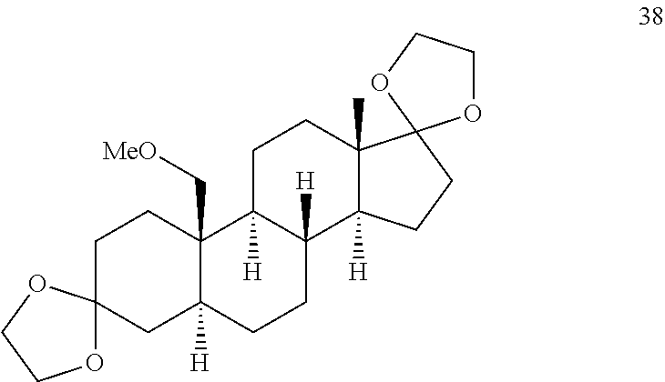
C1C2(CC3([H])C(C[MeO])(C1)C1([H])C([H])(CC3)C3([H])C(C)(CC1)C1(CC3)OCCO1)OCCO2
